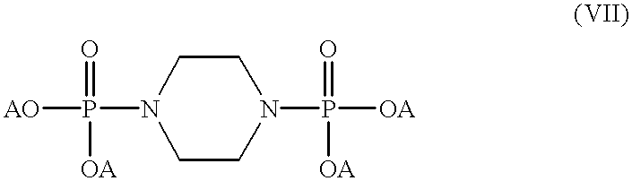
[AO]P(N1CCN(P([OA])(=O)[OA])CC1)(=O)[OA]
